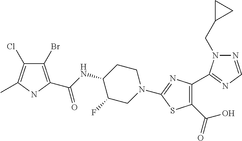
C1(Br)=C(C(NC2C(F)CN(C3=NC(C4=NC=NN4CC4CC4)=C(C(O)=O)S3)CC2)=O)NC(C)=C1Cl
